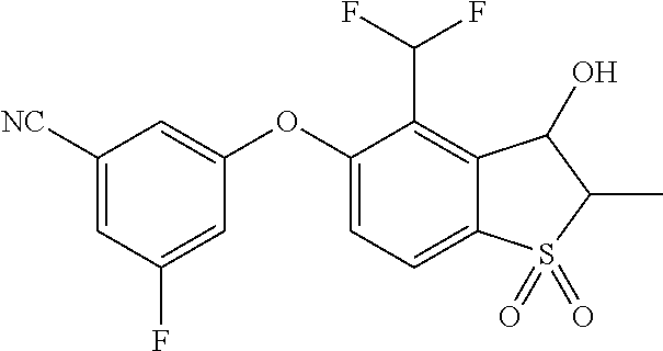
C1([NC])=CC(F)=CC(OC2=CC=C3C(=C2C(F)F)C(O)C(C)S3(=O)=O)=C1
